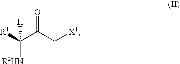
[R1]C(C(C[X1])=O)([R2HN])[H]
